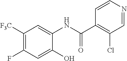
C1([F3C])=C(F)C=C(O)C(NC(C2=C(Cl)C=NC=C2)=O)=C1
